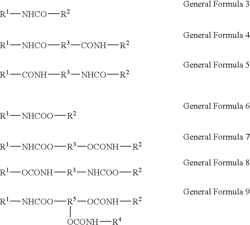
[R1][NHCO][R2].[R1][NHCO][R3][CONH][R2].[R1][CONH][R3][NHCO][R2].[R1][NHCOO][R2].[R1][NHCOO][R3][OCONH][R2].[R1][OCONH][R3][NHCOO][R2].[R1][NHCOO][R5]([OCONH][R2])[OCONH][R4]
